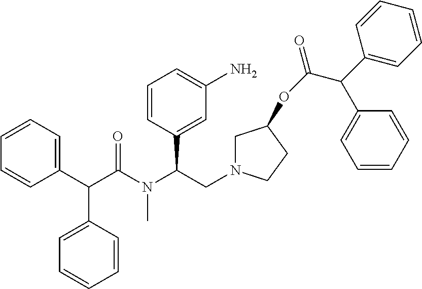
C1=CC=C(C(C(N(C)C(CN2CC(OC(C(C3=CC=CC=C3)C3=CC=CC=C3)=O)CC2)C2=CC(N)=CC=C2)=O)C2=CC=CC=C2)C=C1
